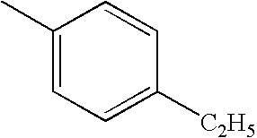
C1(C)=CC=C([C2H5])C=C1
